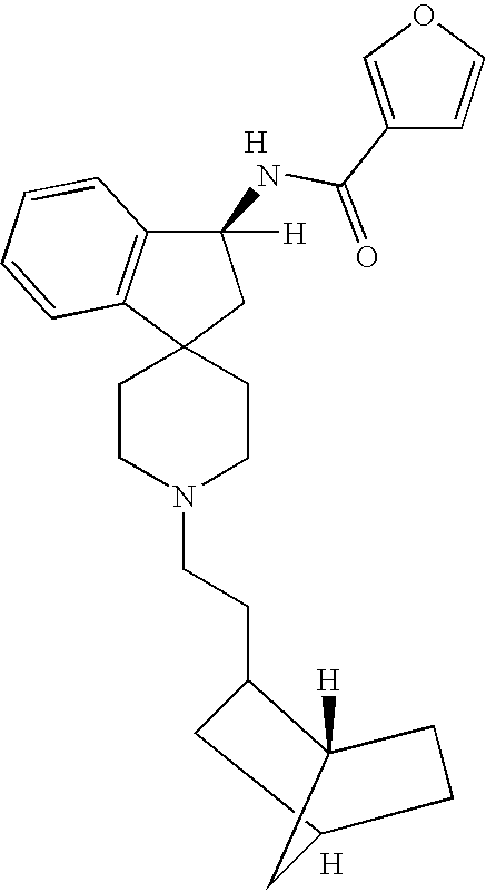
[H].C1C2CCC([H])(C2)C1CCN1CCC2(CC1)CC(NC(C1=COC=C1)=O)([H])C1=C2C=CC=C1.[H]
